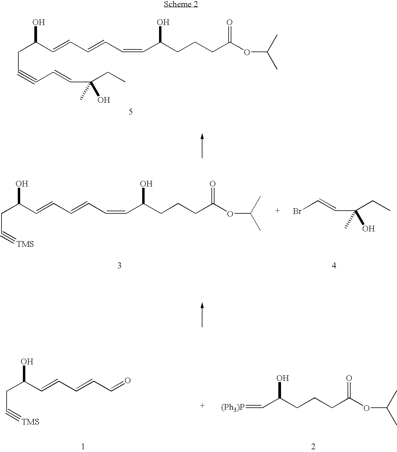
C(C#CC=CC(CC)(C)O)C(C=CC=CC=CC(CCCC(OC(C)C)=O)O)O.C(C#[TMS])C(C=CC=CC=CC(CCCC(OC(C)C)=O)O)O.BrC=CC(CC)(C)O.C(C#[TMS])C(C=CC=CC=O)O.C(C(CCCC(OC(C)C)=O)O)=[(Ph3)P]
